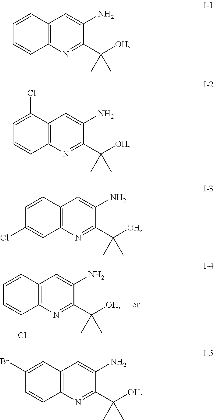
C12=C(C=CC=C1Cl)C=C(N)C(C([OH])(C)C)=N2.C12=C(C=CC=C1)C=C(N)C(C([OH])(C)C)=N2.C12=C(C(Cl)=CC=C1)C=C(N)C(C([OH])(C)C)=N2.C12=C(C=CC(Cl)=C1)C=C(N)C(C([OH])(C)C)=N2.C12=C(C=C(Br)C=C1)C=C(N)C(C([OH])(C)C)=N2
